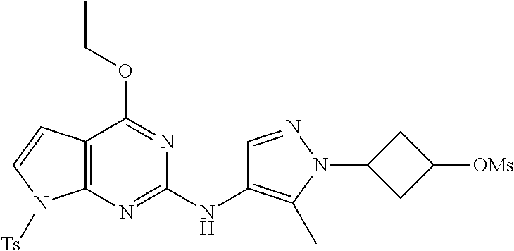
C12=C(N=C(NC3=C(C)N(C4CC([OMs])C4)N=C3)N=C1OCC)N([Ts])C=C2
